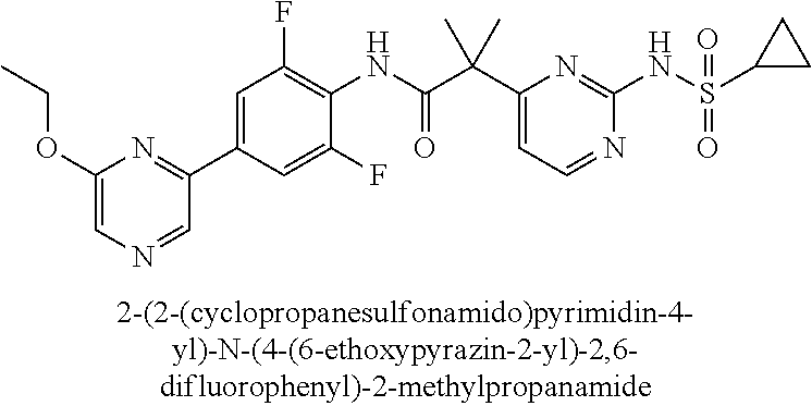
C1(NC(=O)C(C2=CC=NC(NS(=O)(=O)C3CC3)=N2)(C)C)=C(F)C=C(C2=NC(OCC)=CN=C2)C=C1F
